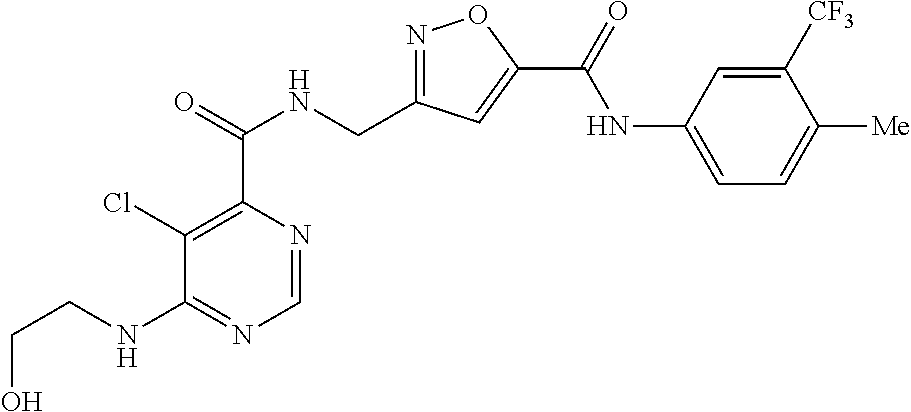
C1=NC(C(=O)NCC2=NOC(C(=O)NC3=CC=C([Me])C([CF3])=C3)=C2)=C(Cl)C(NCCO)=N1
